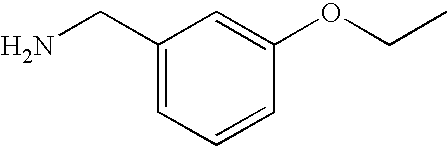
C1(CN)=CC=CC(OCC)=C1
